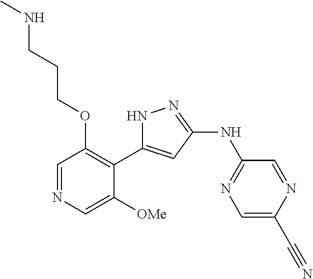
C1=NC=C([OMe])C(C2=CC(NC3=NC=C(C#N)N=C3)=NN2)=C1OCCCNC
